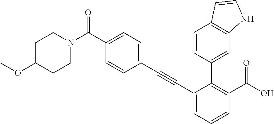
C1(C(N2CCC(OC)CC2)=O)=CC=C(C#CC2=CC=CC(C(O)=O)=C2C2=CC3=C(C=C2)C=CN3)C=C1
